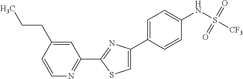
C1(C2=NC(C3=CC=C(NS([CF3])(=O)=O)C=C3)=CS2)=NC=CC(CCC)=C1
